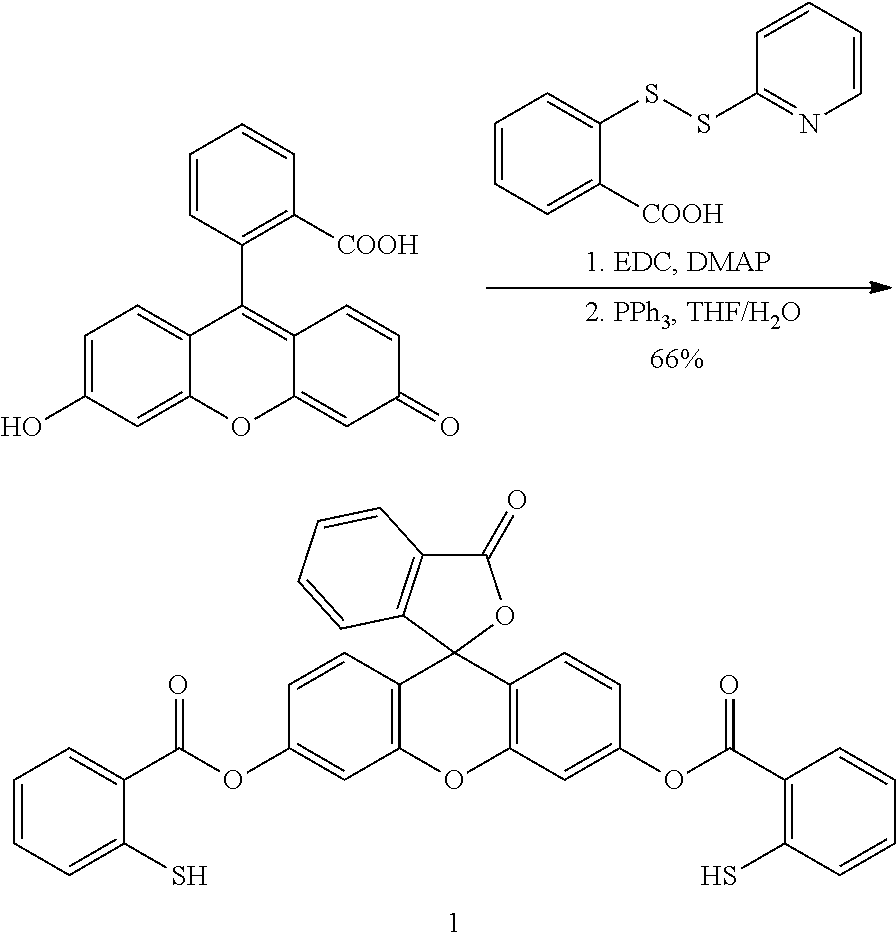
C1(=O)C2=C(C3(O1)C1=C(OC4=C3C=CC(OC(C3=C(S)C=CC=C3)=O)=C4)C=C(OC(C3=CC=CC=C3S)=O)C=C1)C=CC=C2.C1=CC=C([COOH])C(SSC2=NC=CC=C2)=C1.C1=C2C(=CC(O)=C1)OC1=CC(=O)C=CC1=C2C1=C([COOH])C=CC=C1
